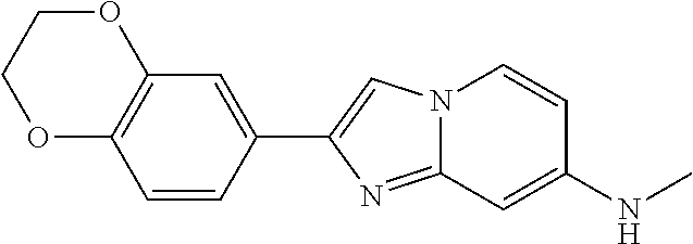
C1(C2=CN3C(=N2)C=C(NC)C=C3)=CC2=C(C=C1)OCCO2
